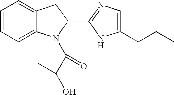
C12=CC=CC=C1CC(C1=NC=C(CCC)N1)N2C(C(O)C)=O
